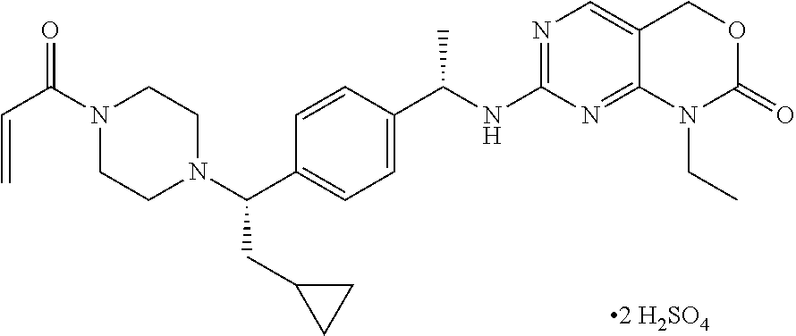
C1(C(NC2=NC=C3C(=N2)N(CC)C(=O)OC3)C)=CC=C(C(N2CCN(C(C=C)=O)CC2)CC2CC2)C=C1.[2 H2SO4]
